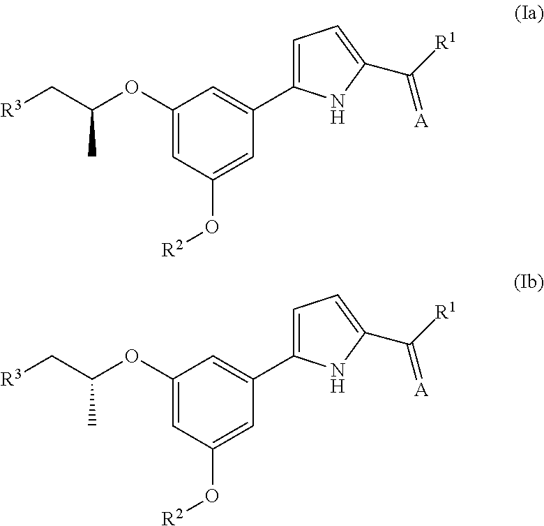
C1(OC(C[R3])C)=CC(O[R2])=CC(C2=CC=C(C([R1])=[A])N2)=C1.C1(OC(C[R3])C)=CC(O[R2])=CC(C2=CC=C(C([R1])=[A])N2)=C1
